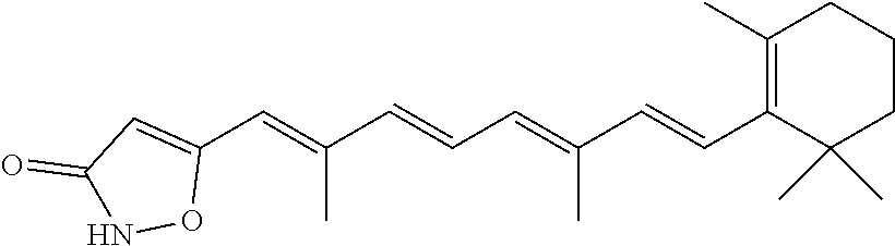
C1(C=C(C=CC=C(C=CC2=C(C)CCCC2(C)C)C)C)=CC(=O)NO1
